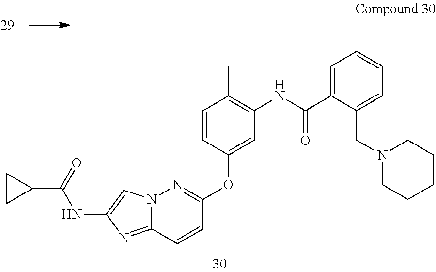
N12C(=NC(NC(=O)C3CC3)=C1)C=CC(OC1=CC(NC(C3=CC=CC=C3CN3CCCCC3)=O)=C(C)C=C1)=N2
